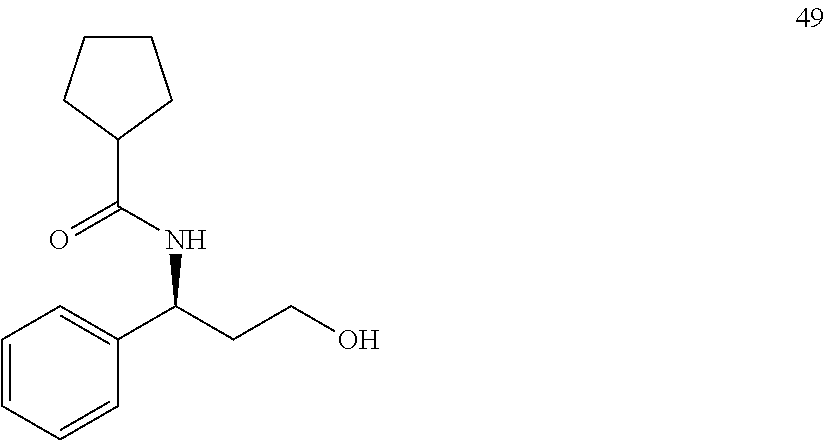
C1=CC=CC(C(CCO)NC(C2CCCC2)=O)=C1
